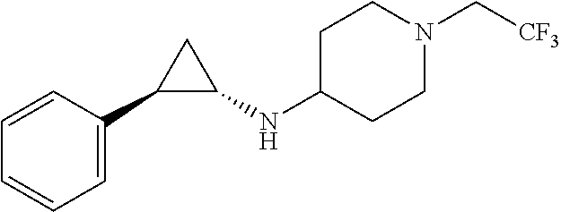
C1=CC=C(C2C(NC3CCN(C[CF3])CC3)C2)C=C1
